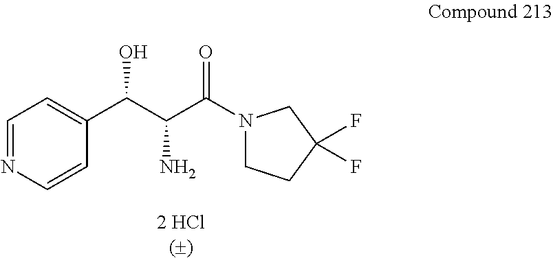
C(C(C(=O)N1CCC(F)(F)C1)N)(O)C1=CC=NC=C1
